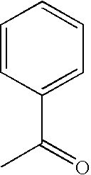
C1(C(=O)C)=CC=CC=C1
